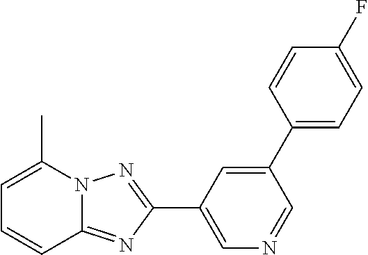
N12C(=NC(C3=CN=CC(C4=CC=C(F)C=C4)=C3)=N1)C=CC=C2C
